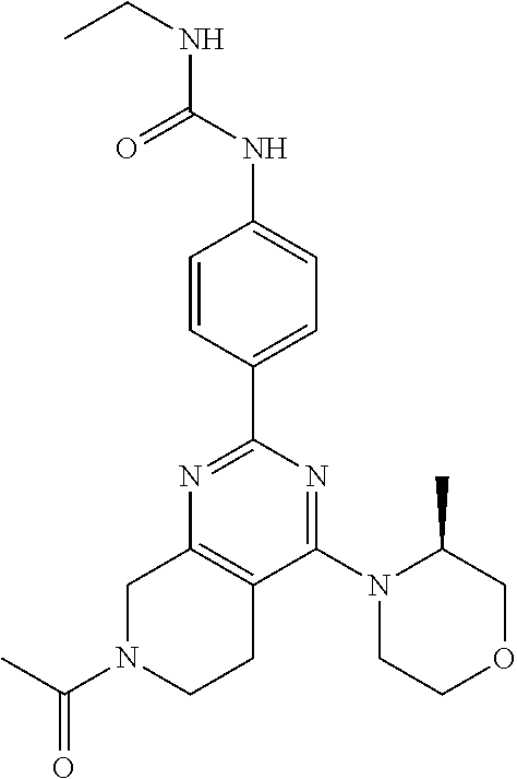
N1=C(C2=CC=C(NC(NCC)=O)C=C2)N=C(N2CCOCC2C)C2=C1CN(C(=O)C)CC2
